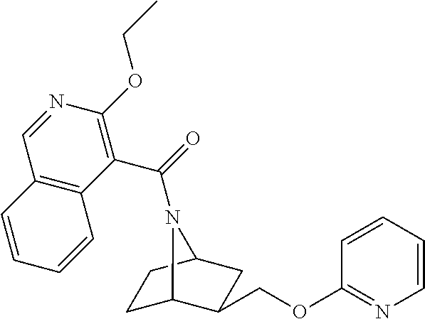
C1C2C(COC3=NC=CC=C3)CC(C1)N2C(=O)C1=C(OCC)N=CC2=C1C=CC=C2
